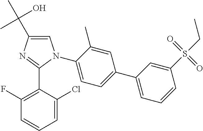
C1=C(C(O)(C)C)N=C(C2=C(F)C=CC=C2Cl)N1C1=CC=C(C2=CC=CC(S(CC)(=O)=O)=C2)C=C1C
